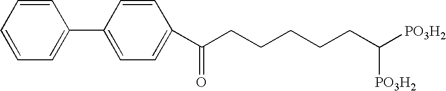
C1=CC=CC=C1C1=CC=C(C(CCCCCC([PO3H2])[PO3H2])=O)C=C1
